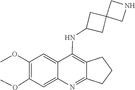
C1(OC)=C(OC)C=C2C(NC3CC4(CNC4)C3)=C3CCCC3=NC2=C1
